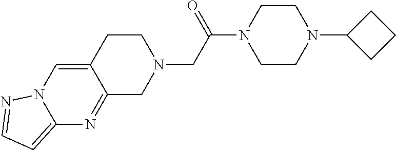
C12=CC=NN1C=C1C(=N2)CN(CC(N2CCN(C3CCC3)CC2)=O)CC1
